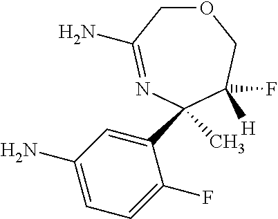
O1CC(N)=NC(C2=CC(N)=CC=C2F)(C)C(F)([H])C1
